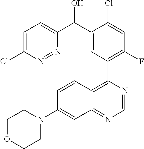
C1=C(Cl)N=NC(C(C2=CC(C3=C4C(=NC=N3)C=C(N3CCOCC3)C=C4)=C(F)C=C2Cl)O)=C1
